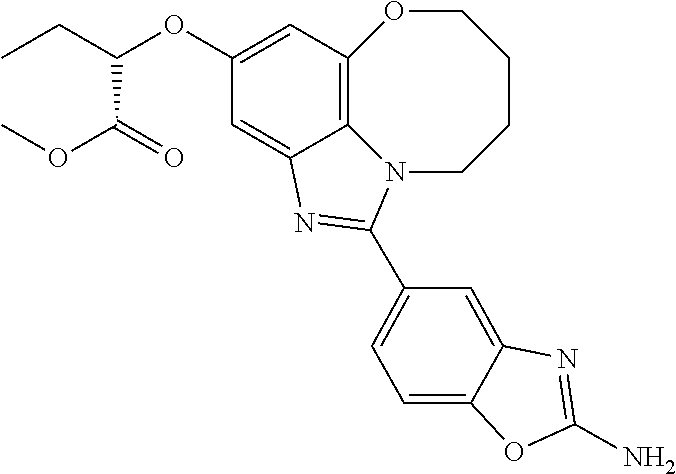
C12=C3C=C(OC(CC)C(OC)=O)C=C1N=C(C1=CC=C4C(=C1)N=C(N)O4)N2CCCCO3
